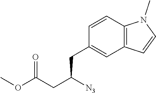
C12=C(C=C(CC(CC(=O)OC)[N3])C=C1)C=CN2C
